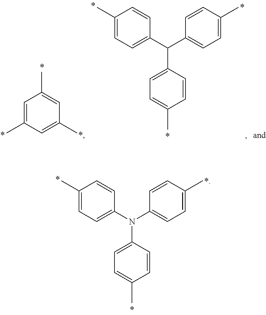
C1=C(C)C=CC(N(C2=CC=C(C)C=C2)C2=CC=C(C)C=C2)=C1.C1=C(C)C=CC(C(C2=CC=C(C)C=C2)C2=CC=C(C)C=C2)=C1.CC1=CC(C)=CC(C)=C1
